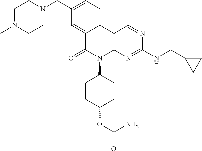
C1(CN2CCN(C)CC2)=CC=C2C(=C1)C(=O)N(C1CCC(OC(=O)N)CC1)C1=C2C=NC(NCC2CC2)=N1
